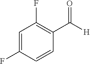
C1=CC(F)=CC(F)=C1C([H])=O
